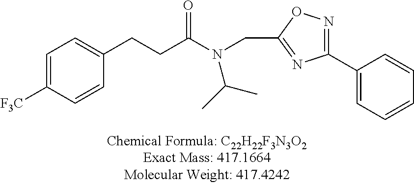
C1=C([F3C])C=CC(CCC(N(CC2=NC(C3=CC=CC=C3)=NO2)C(C)C)=O)=C1
